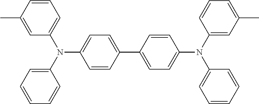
C1=CC=C(N(C2=CC=CC=C2)C2=CC=C(C3=CC=C(N(C4=CC(C)=CC=C4)C4=CC=CC=C4)C=C3)C=C2)C=C1C
